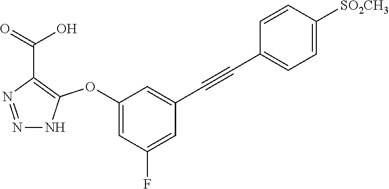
N1=NNC(OC2=CC(F)=CC(C#CC3=CC=C([SO2CH3])C=C3)=C2)=C1C(=O)O
